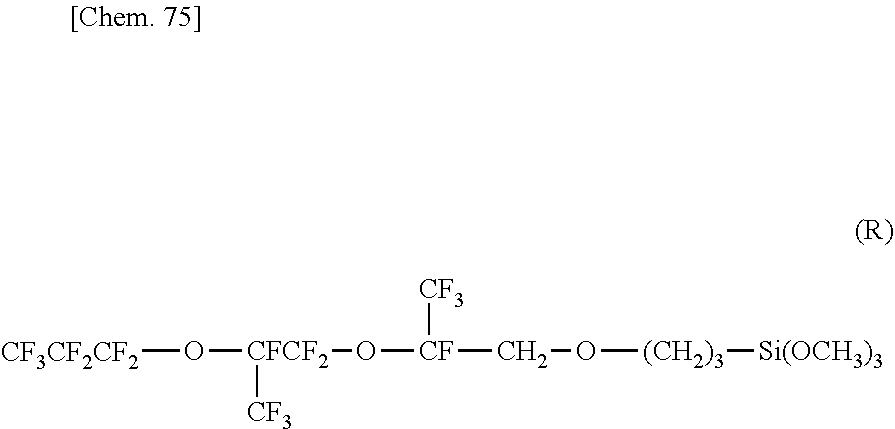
[CF3CF2CF2]O[CFCF2]([CF3])O[CF]([CF3])CO[(CH2)3][Si(OCH3)3]
